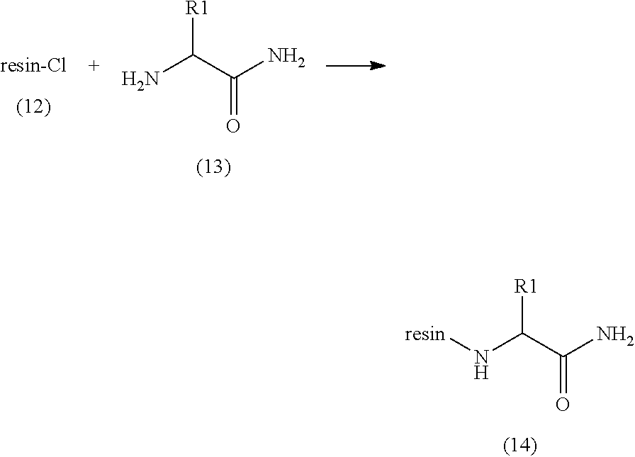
NC(C(N)=O)[R1].N(C(C(N)=O)[R1])[resin]
